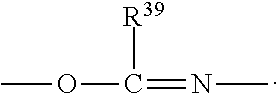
COC([R39])=NC
